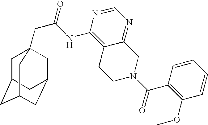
C1C2CC3CC(CC1(CC(=O)NC1=C4C(=NC=N1)CN(C(=O)C1=C(OC)C=CC=C1)CC4)C3)C2
